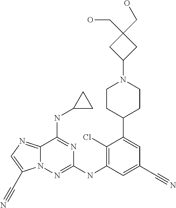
C12=NC=C(C#N)N1N=C(NC1=C(Cl)C(C3CCN(C4CC(CO)(CO)C4)CC3)=CC(C#N)=C1)N=C2NC1CC1
